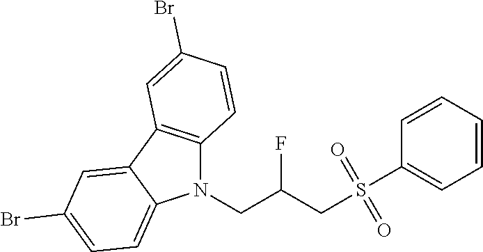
C1=CC=CC(S(CC(CN2C3=C(C4=CC(Br)=CC=C24)C=C(Br)C=C3)F)(=O)=O)=C1
